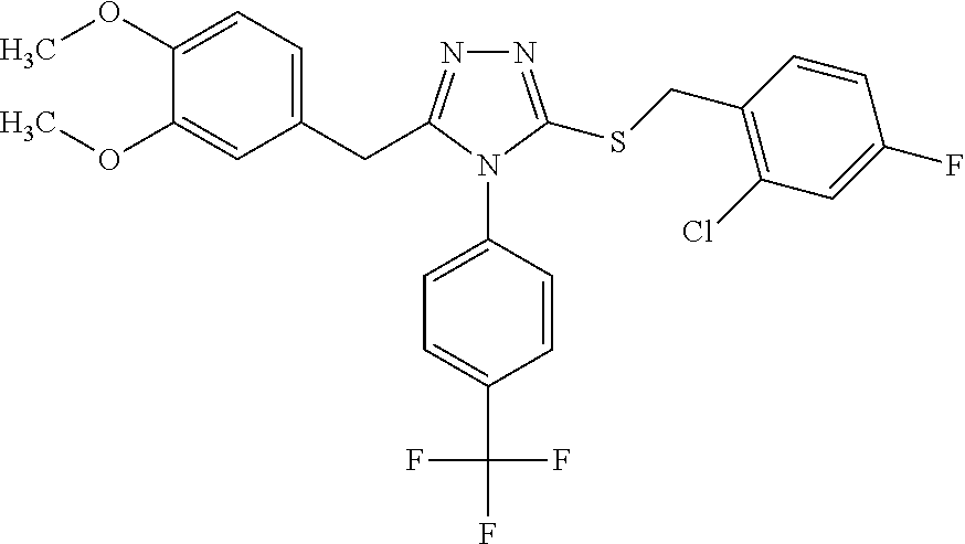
C1(OC)=CC=C(CC2=NN=C(SCC3=C(Cl)C=C(F)C=C3)N2C2=CC=C(C(F)(F)F)C=C2)C=C1OC
